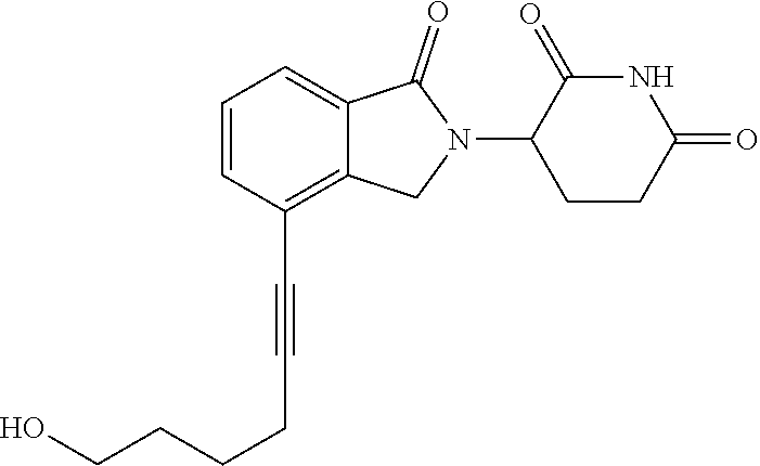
C1=CC(C#CCCCCO)=C2C(=C1)C(=O)N(C1C(=O)NC(=O)CC1)C2
